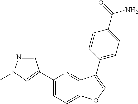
C1(C2=CN(C)N=C2)=CC=C2C(=N1)C(C1=CC=C(C(=O)N)C=C1)=CO2
